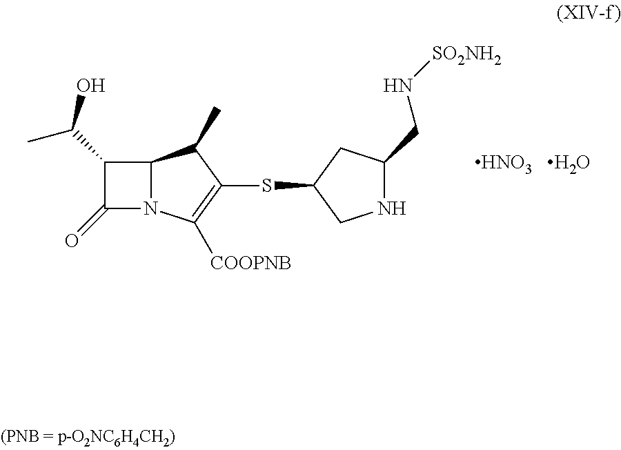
C12N(C([COOPNB])=C(SC3CNC(CN[SO2NH2])C3)C1C)C(=O)C2C(C)O.[HNO3].O
